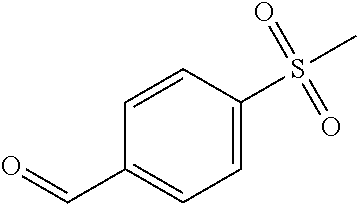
C1=CC(S(C)(=O)=O)=CC=C1C=O
